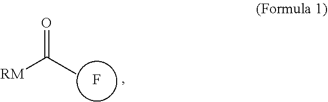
F.O=C([RM])C
